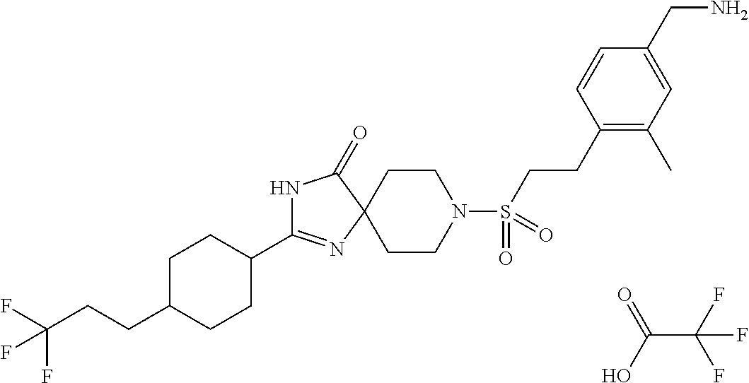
C(O)(=O)C(F)(F)F.C1C(CCC(F)(F)F)CCC(C2=NC3(CCN(S(=O)(=O)CCC4=C(C)C=C(CN)C=C4)CC3)C(=O)N2)C1
